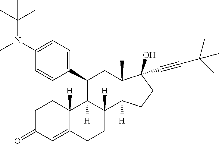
C1C(=O)C=C2C([H])(C1)C1([H])C([H])(CC2)C2([H])C(C)(CC1C1=CC=C(N(C(C)(C)C)C)C=C1)C(O)(C#CC(C)(C)C)CC2
